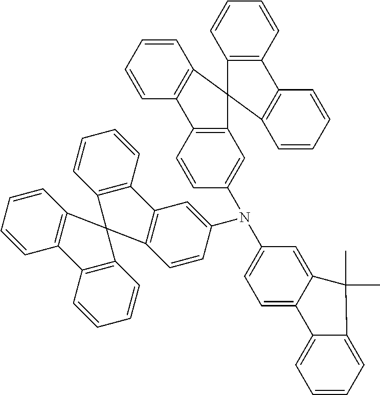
C12=C(C=CC=C1)C1=C(C23C2=C(C=CC=C2)C2=C3C=CC(N(C3=CC=C4C(=C3)C(C)(C)C3=CC=CC=C43)C3=CC4=C(C=C3)C3=C(C=CC=C3)C43C4=C(C=CC=C4)C4=C3C=CC=C4)=C2)C=CC=C1
